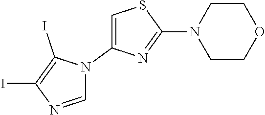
C1=NC(I)=C(I)N1C1=CSC(N2CCOCC2)=N1
